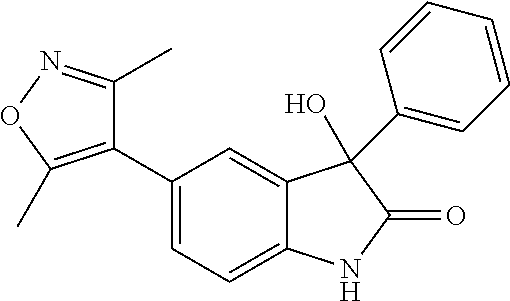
C1(C2=C(C)ON=C2C)=CC=C2C(=C1)C(C1=CC=CC=C1)(O)C(=O)N2
